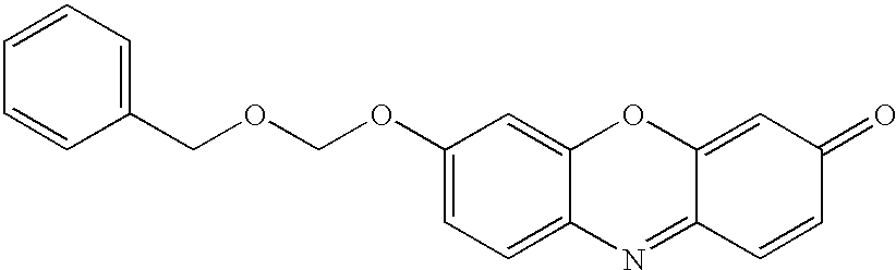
C(OC1=CC=C2C(=C1)OC1=CC(=O)C=CC1=N2)OCC1=CC=CC=C1
